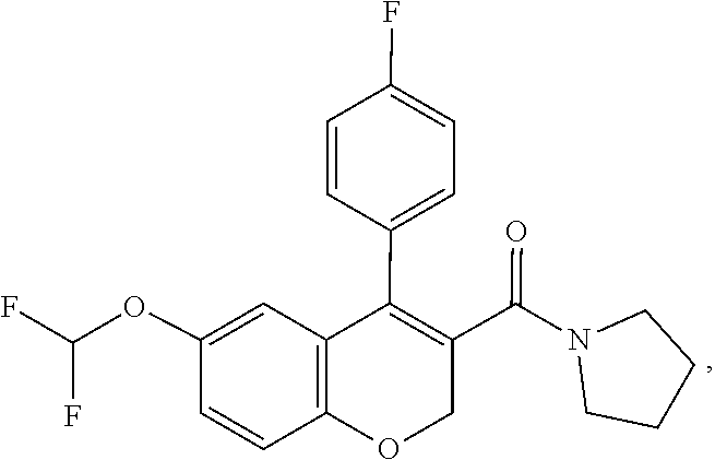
C1CN(C(C2=C(C3=CC=C(F)C=C3)C3=C(OC2)C=CC(OC(F)F)=C3)=O)CC1
